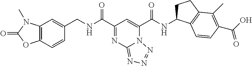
C12=C(C=CC(CNC(C3=NC4=NN=NN4C(C(NC4CCC5=C4C=CC(C(=O)O)=C5C)=O)=C3)=O)=C1)OC(=O)N2C
